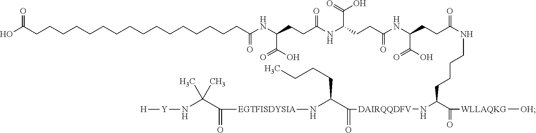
OC(CCCCCCCCCCCCCCCCC(NC(CCC(NC(CCC(NC(CCC(=O)NCCCCC(C([WLLAQKG][OH])=O)N[DAIRQQDFV]C(C(N[EGTFISDYSIA]C(C(N[Y][H])(C)C)=O)CCCC)=O)C(O)=O)=O)C(O)=O)=O)C(O)=O)=O)=O
